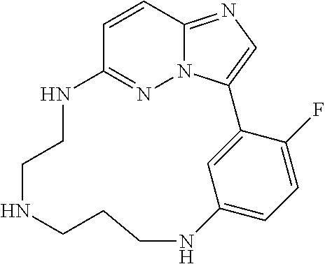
C1=CC2=NC=C3N2N=C1NCCNCCCNC1=CC=C(F)C3=C1
